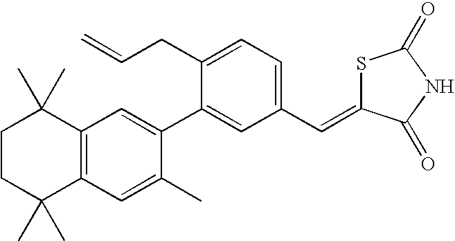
C1CC(C)(C)C2=C(C1(C)C)C=C(C1=CC(C=C3SC(=O)NC3=O)=CC=C1CC=C)C(C)=C2
